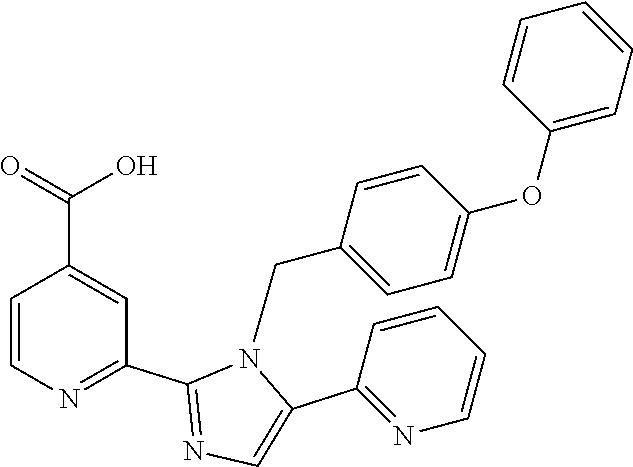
C1=CN=C(C2=NC=C(C3=NC=CC=C3)N2CC2=CC=C(OC3=CC=CC=C3)C=C2)C=C1C(=O)O
